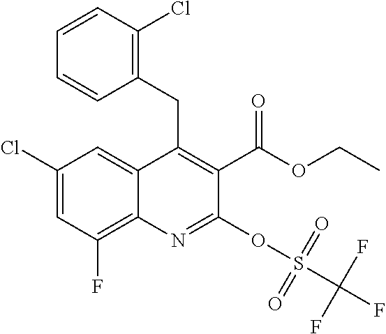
C1(Cl)=CC(F)=C2C(=C1)C(CC1=C(Cl)C=CC=C1)=C(C(OCC)=O)C(OS(=O)(=O)C(F)(F)F)=N2
